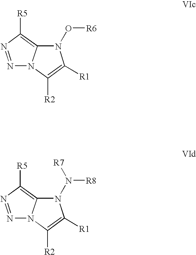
N1(O[R6])C2=C([R5])N=NN2C([R2])=C1[R1].N1(N([R8])[R7])C2=C([R5])N=NN2C([R2])=C1[R1]
